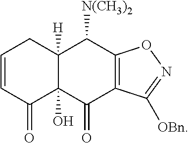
C1=CCC2([H])C(O)(C1=O)C(=O)C1=C(C2[N(CH3)2])ON=C1[OBn]
